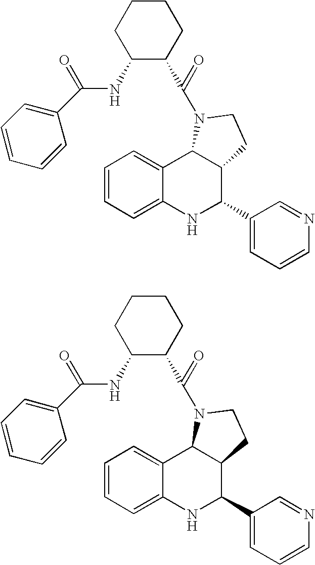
C1=CC=C2C(=C1)C1C(C(C3=CC=CN=C3)N2)CCN1C(C1CCCCC1NC(C1=CC=CC=C1)=O)=O.C1=CC=C2C(=C1)C1C(C(C3=CC=CN=C3)N2)CCN1C(C1CCCCC1NC(C1=CC=CC=C1)=O)=O
